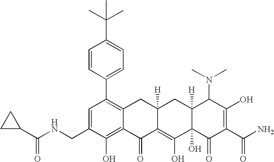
C(NCC1=CC(C2=CC=C(C(C)(C)C)C=C2)=C2C(=C1O)C(=O)C1=C(O)C3(O)C([H])(CC1([H])C2)C(N(C)C)C(O)=C(C(N)=O)C3=O)(C1CC1)=O
